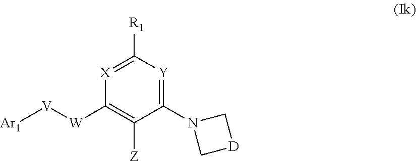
C1([W][V][Ar1])=C([Z])C(N2C[D]C2)=[Y]C([R1])=[X]1
